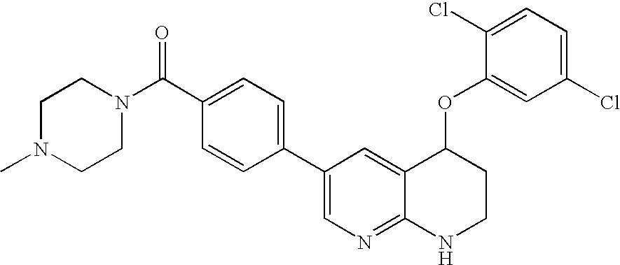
C1(C2=CN=C3C(=C2)C(OC2=CC(Cl)=CC=C2Cl)CCN3)=CC=C(C(N2CCN(C)CC2)=O)C=C1
